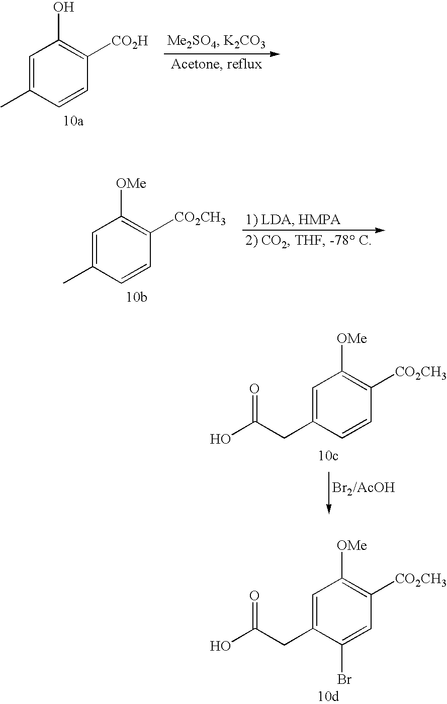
C1=C(C)C=CC([CO2H])=C1O.C1=C(C)C=CC([CO2CH3])=C1[OMe].C1=C(CC(=O)O)C=CC([CO2CH3])=C1[OMe].C1=C(CC(=O)O)C(Br)=CC([CO2CH3])=C1[OMe]
